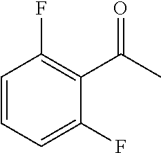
C1=CC=C(F)C(C(=O)C)=C1F
